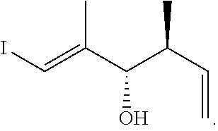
IC=C(C(C(C=C)C)O)C
